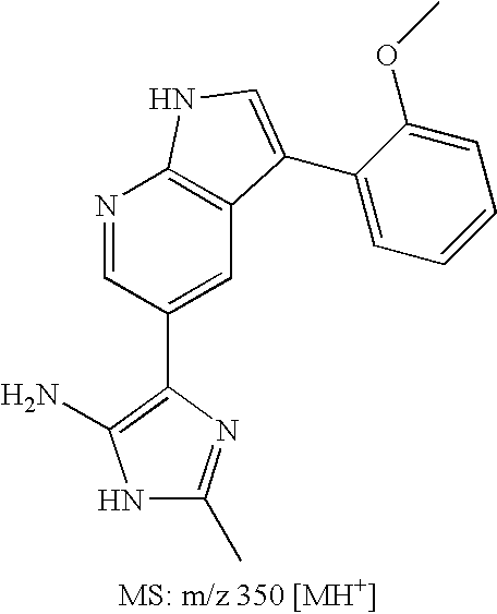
C1(C2=C(N)NC(C)=N2)=CC2=C(N=C1)NC=C2C1=CC=CC=C1OC
